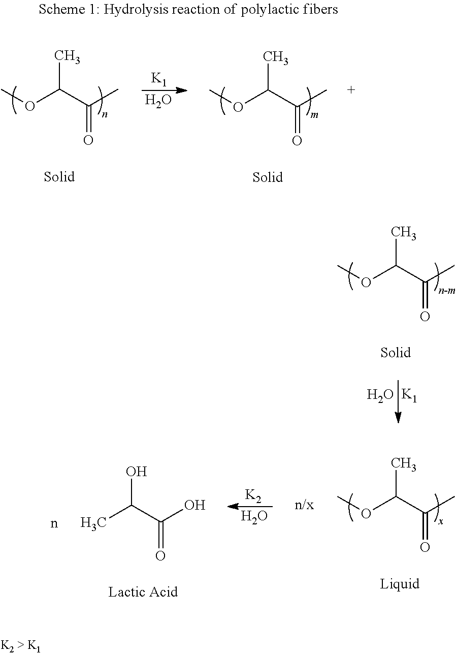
CC(C(C)=O)OC.CC(C(C)=O)OC.[K1].O.CC(C(C)=O)OC.O.[K1].CC(C(C)=O)OC.[K2].O.OC(C(O)=O)C
